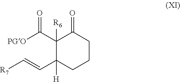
[PGO]C(C1([R6])C(C=C[R7])([H])CCCC1=O)=O
